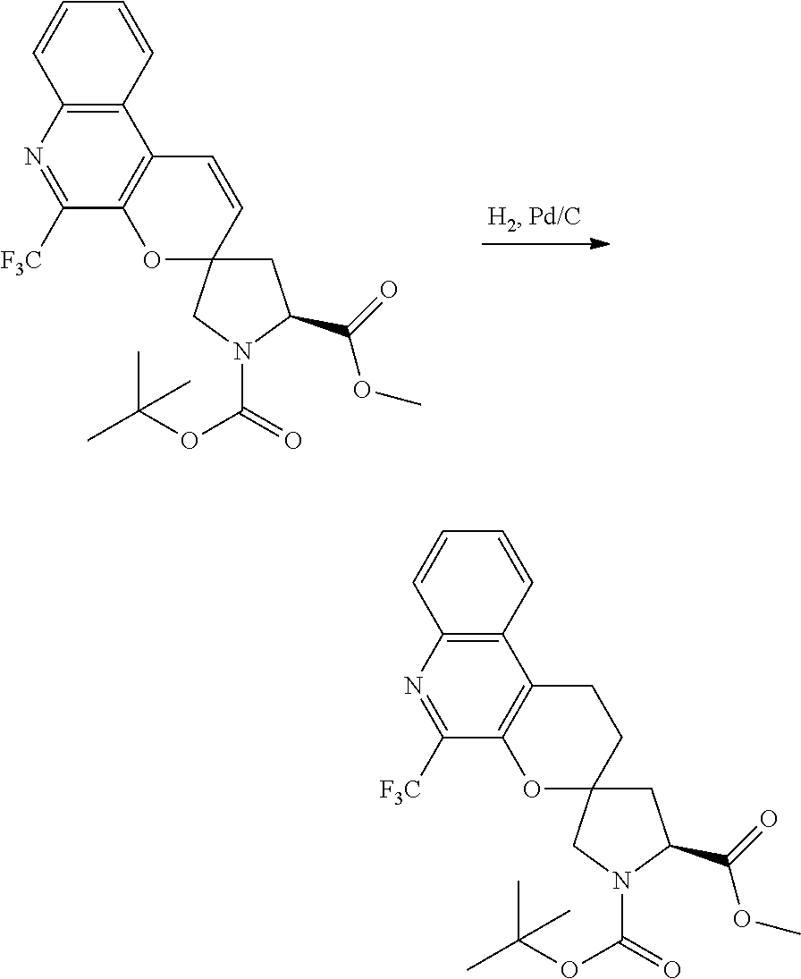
C12=C(N=C([F3C])C3=C1C=CC1(O3)CC(C(=O)OC)N(C(OC(C)(C)C)=O)C1)C=CC=C2.C12=C(N=C([F3C])C3=C1CCC1(O3)CC(C(=O)OC)N(C(OC(C)(C)C)=O)C1)C=CC=C2
